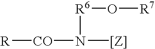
[R][CO]N([R6]O[R7])[[Z]]
